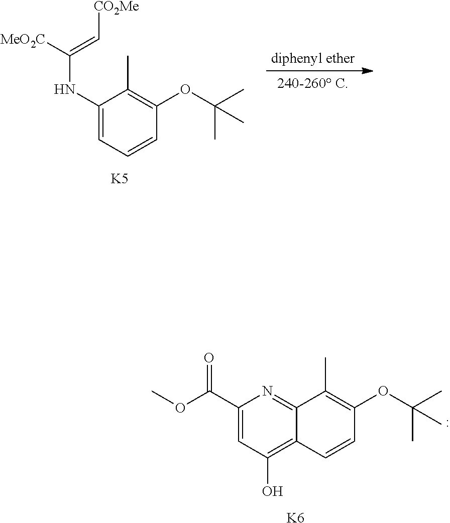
C1(NC([MeO2C])=C[CO2Me])=CC=CC(OC(C)(C)C)=C1C.[K5].C12=NC(C(=O)OC)=CC(O)=C1C=CC(OC(C)(C)C)=C2C.[K6]
